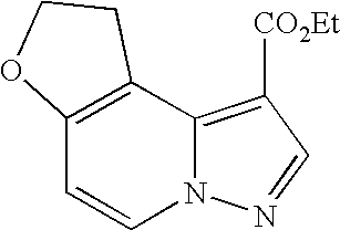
C12=C(C3=C([CO2Et])C=NN3C=C1)CCO2
